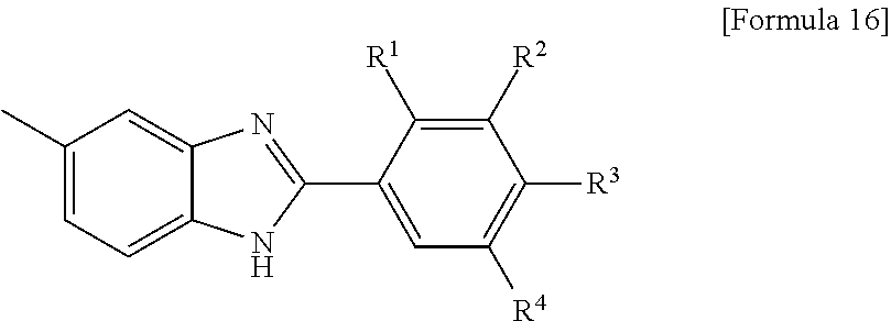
C1([R4])=C([R3])C([R2])=C([R1])C(C2=NC3=CC(C)=CC=C3N2)=C1
